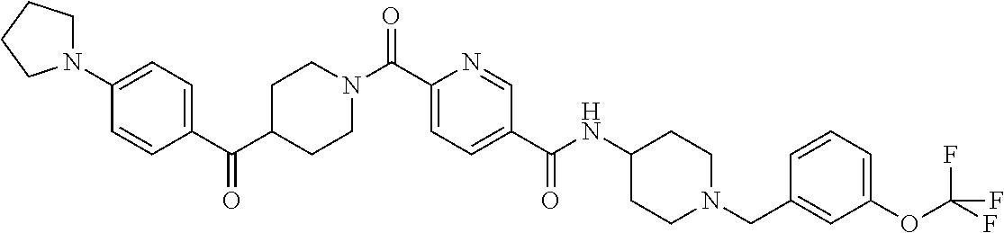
N(C(C1=CC=C(C(=O)N2CCC(C(C3=CC=C(N4CCCC4)C=C3)=O)CC2)N=C1)=O)C1CCN(CC2=CC(OC(F)(F)F)=CC=C2)CC1
